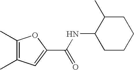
C1(C)=C(C)C=C(C(NC2CCCCC2C)=O)O1
